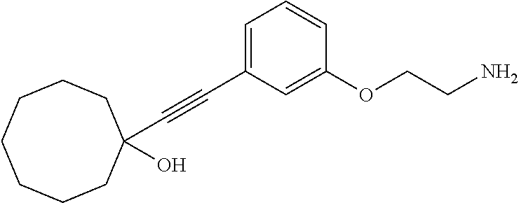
C1=C(C#CC2(O)CCCCCCC2)C=C(OCCN)C=C1
